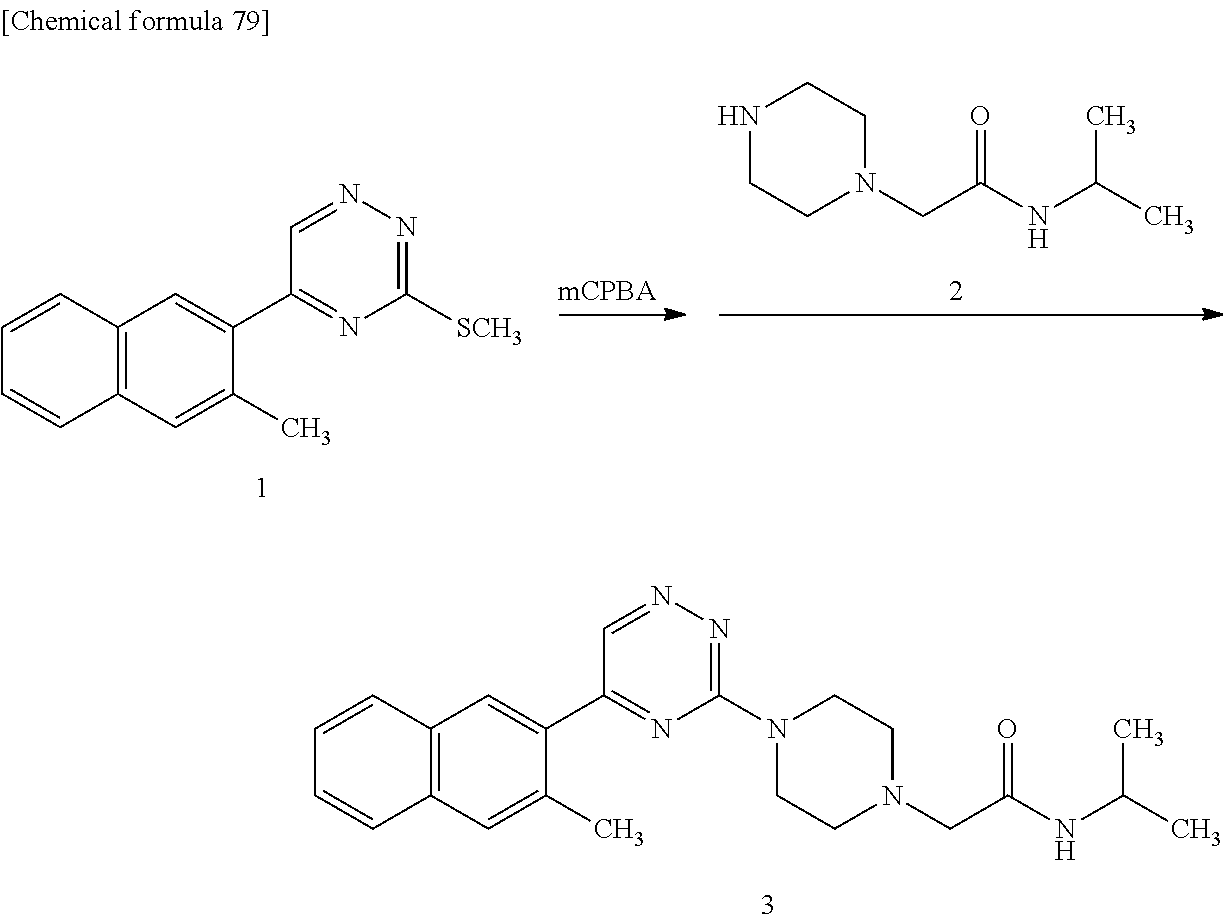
C12=C(C=C(C)C(C3=NC([SCH3])=NN=C3)=C1)C=CC=C2.N1CCN(CC(NC(C)C)=O)CC1.C12=C(C=C(C)C(C3=NC(N4CCN(CC(NC(C)C)=O)CC4)=NN=C3)=C1)C=CC=C2
